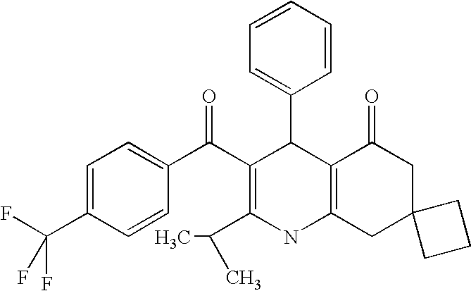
C1=CC=C(C2C(C(C3=CC=C(C(F)(F)F)C=C3)=O)=C(C(C)C)NC3=C2C(=O)CC2(C3)CCC2)C=C1
